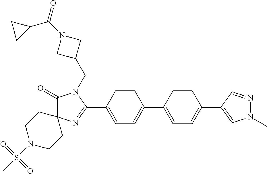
C1(=O)N(CC2CN(C(C3CC3)=O)C2)C(C2=CC=C(C3=CC=C(C4=CN(C)N=C4)C=C3)C=C2)=NC12CCN(S(C)(=O)=O)CC2
